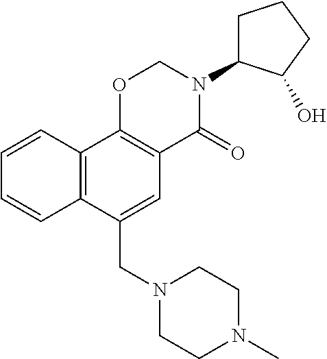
N1(CC2=CC3=C(C4=C2C=CC=C4)OCN(C2CCCC2O)C3=O)CCN(C)CC1
